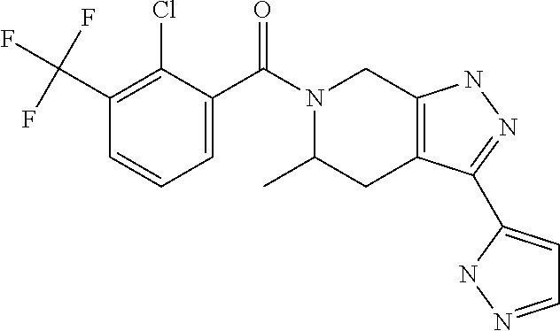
C1(C(F)(F)F)=C(Cl)C(C(N2C(C)CC3=C(C2)NN=C3C2=CC=NN2)=O)=CC=C1
